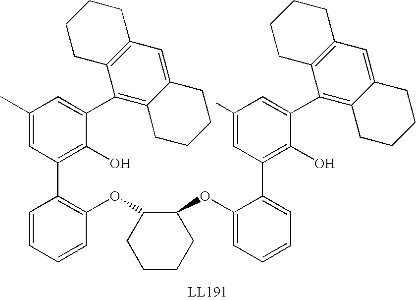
C1=CC=CC(OC2CCCCC2OC2=CC=CC=C2C2=C(O)C(C3=C4C(=CC5=C3CCCC5)CCCC4)=CC(C)=C2)=C1C1=C(O)C(C2=C3C(=CC4=C2CCCC4)CCCC3)=CC(C)=C1
